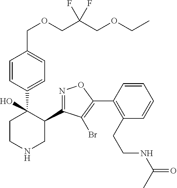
C1=CC(C2(O)CCNCC2C2=NOC(C3=C(CCNC(=O)C)C=CC=C3)=C2Br)=CC=C1COCC(COCC)(F)F
